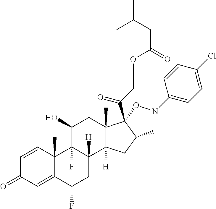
C1=CC2(C)C(=CC1=O)C(F)CC1([H])C2(F)C(O)CC2(C)C1([H])CC1C2(C(COC(CC(C)C)=O)=O)ON(C2=CC=C(Cl)C=C2)C1
